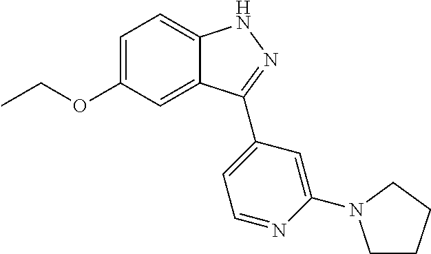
C1=C(OCC)C=C2C(=C1)NN=C2C1=CC=NC(N2CCCC2)=C1
